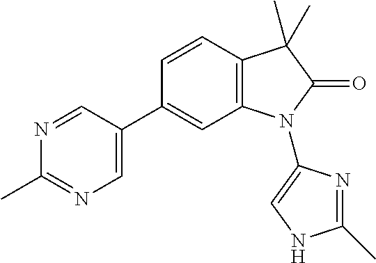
C12=C(C=CC(C3=CN=C(C)N=C3)=C1)C(C)(C)C(=O)N2C1=CNC(C)=N1
